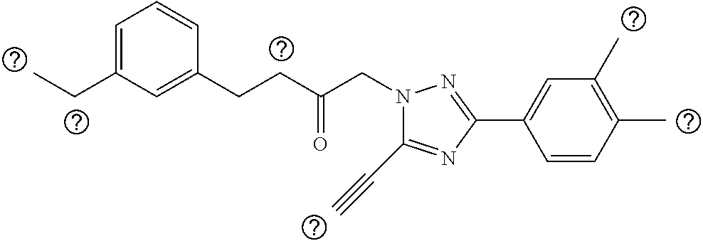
C1=C(CC)C=C(CCC(CN2C(C#C)=NC(C3=CC(C)=C(C)C=C3)=N2)=O)C=C1
